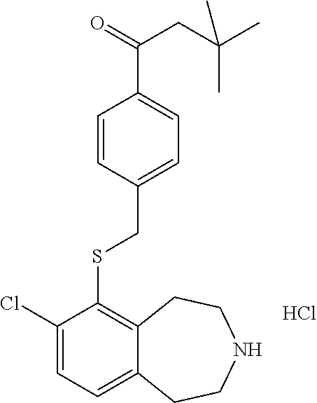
C1(C(CC(C)(C)C)=O)=CC=C(CSC2=C3C(=CC=C2Cl)CCNCC3)C=C1.Cl
